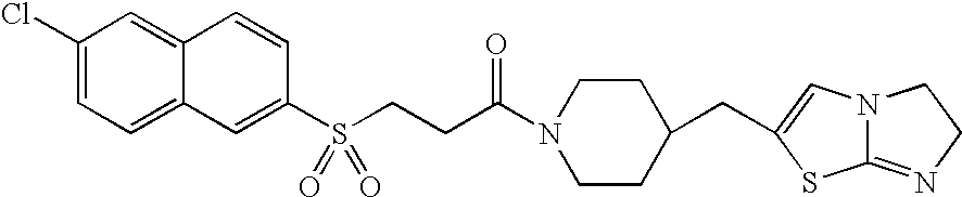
C1(Cl)=CC=C2C(=C1)C=CC(S(CCC(N1CCC(CC3=CN4C(=NCC4)S3)CC1)=O)(=O)=O)=C2
